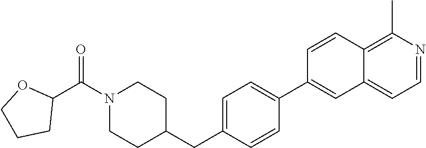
N1(C(C2OCCC2)=O)CCC(CC2=CC=C(C3=CC4=CC=NC(C)=C4C=C3)C=C2)CC1
